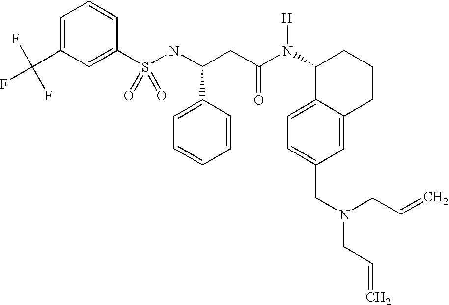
C1=C(C(F)(F)F)C=C(S(NC(CC(N([H])C2C3=CC=C(CN(CC=C)CC=C)C=C3CCC2)=O)C2=CC=CC=C2)(=O)=O)C=C1
